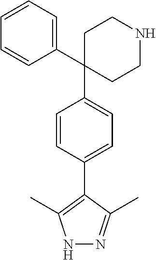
C1(C2(C3=CC=C(C4=C(C)NN=C4C)C=C3)CCNCC2)=CC=CC=C1
